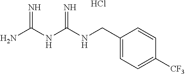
C1(CNC(NC(N)=N)=N)=CC=C([CF3])C=C1.Cl
